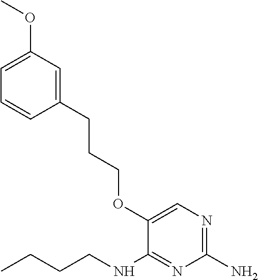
C1(N)=NC=C(OCCCC2=CC(OC)=CC=C2)C(NCCCC)=N1
